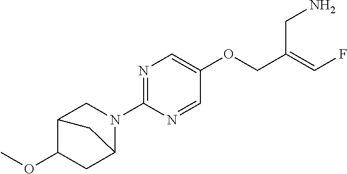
C12C(OC)CC(N(C3=NC=C(OCC(=CF)CN)C=N3)C1)C2
